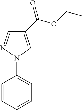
C1=CC=CC=C1N1N=CC(C(OCC)=O)=C1
